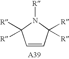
C1=CC([R])([R])N([R])C1([R])[R]
